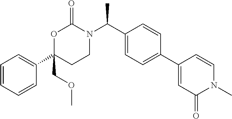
C1=CC=CC(C2(COC)CCN(C(C3=CC=C(C4=CC(=O)N(C)C=C4)C=C3)C)C(=O)O2)=C1
